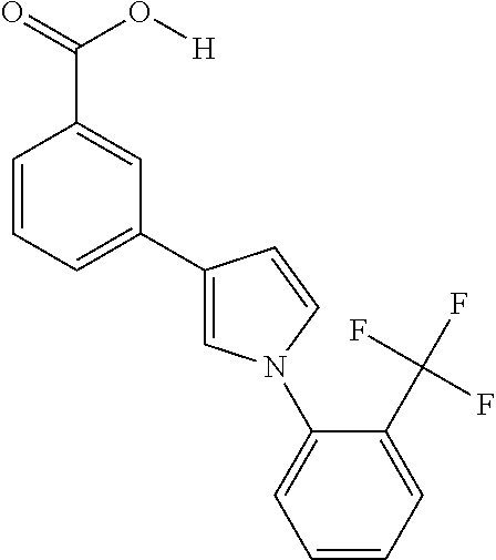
C1=CC=C(C2=CN(C3=CC=CC=C3C(F)(F)F)C=C2)C=C1C(=O)O[H]
